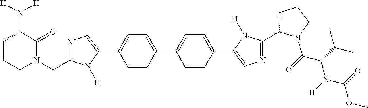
C1=CC(C2=CC=C(C3=CN=C(C4CCCN4C(=O)C(C(C)C)N(C(OC)=O)[H])N3[H])C=C2)=CC=C1C1=CN=C(CN2C(=O)C(N([H])[H])CCC2)N1[H]
